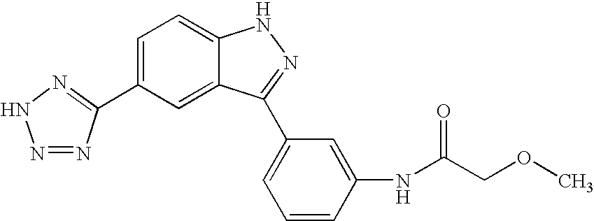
C1(C2=NNN=N2)=CC=C2C(=C1)C(C1=CC=CC(NC(COC)=O)=C1)=NN2
